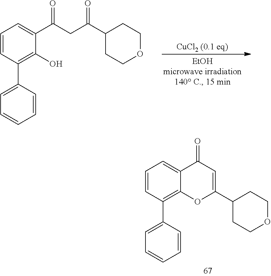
C1=CC(C2=CC=CC=C2)=C2C(=C1)C(=O)C=C(C1CCOCC1)O2.C1=CC(C2=CC=CC=C2)=C(O)C(C(CC(C2CCOCC2)=O)=O)=C1
